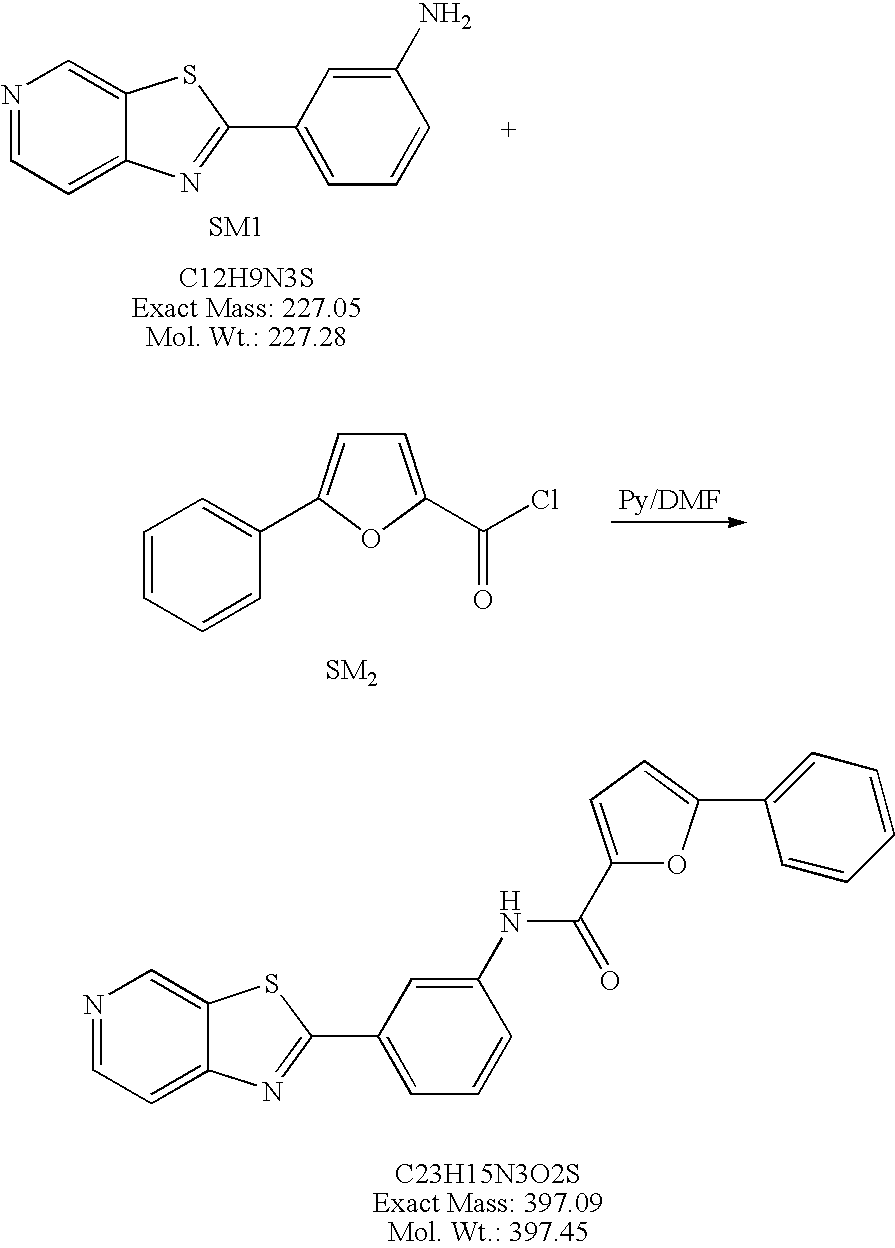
C1=CC=CC(C2=CC=C(C(Cl)=O)O2)=C1.N1=CC=C2C(=C1)SC(C1=CC=CC(NC(=O)C3=CC=C(C4=CC=CC=C4)O3)=C1)=N2.N1=CC=C2C(=C1)SC(C1=CC=CC(N)=C1)=N2
